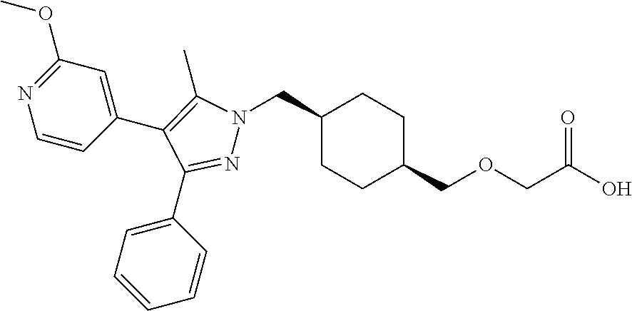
C1(CN2N=C(C3=CC=CC=C3)C(C3=CC(OC)=NC=C3)=C2C)CCC(COCC(O)=O)CC1
